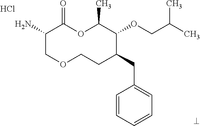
Cl.NC1COCCC(CC2=CC=CC=C2)C(OCC(C)C)C(C)OC1=O
